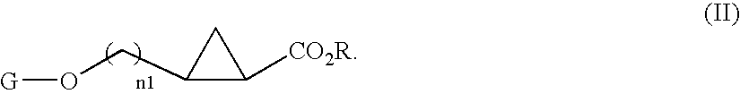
C1(CO[G])C([CO2R])C1
